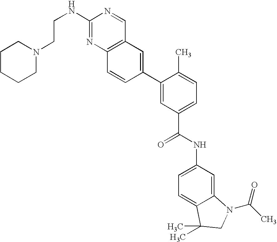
C(NC1=NC2=C(C=N1)C=C(C1=CC(C(NC3=CC=C4C(=C3)N(C(C)=O)CC4(C)C)=O)=CC=C1C)C=C2)CN1CCCCC1
